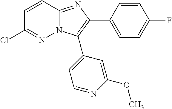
ClC1=NN2C(=NC(C3=CC=C(F)C=C3)=C2C2=CC=NC(OC)=C2)C=C1
